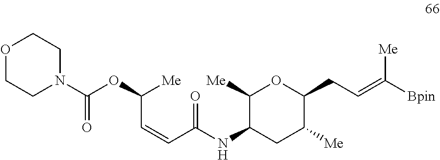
N(C1C([Me])OC(CC=C([Bpin])[Me])C([Me])C1)C(=O)C=CC(OC(N1CCOCC1)=O)[Me]
